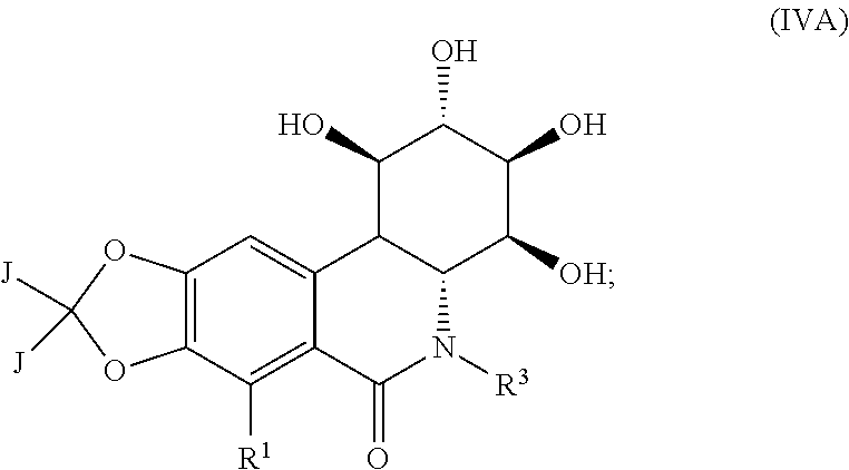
C12=C(C=C3C(=C1[R1])C(=O)N([R3])C1C3C(O)C(O)C(O)C1[OH])OC([J])([J])O2
